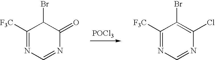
C1([F3C])=NC=NC(=O)C1Br.C1([F3C])=NC=NC(Cl)=C1Br.[POCl3]
